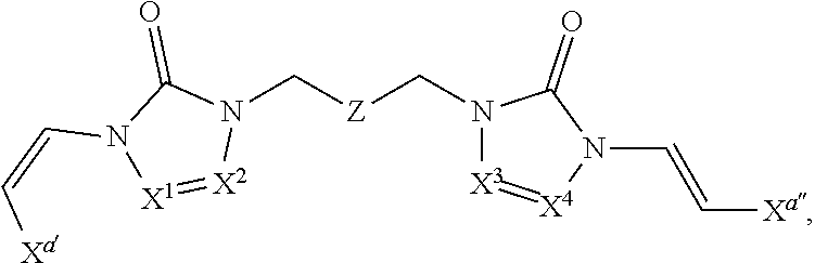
N1(C[Z]CN2C(=O)N(C=C[Xa])[X1]=[X2]2)[X3]=[X4]N(C=C[Xa])C1=O
